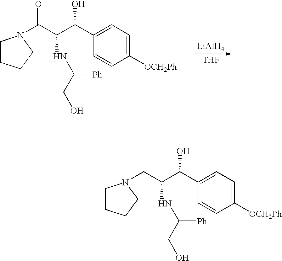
C1([OCH2Ph])=CC=C(C(C(C(=O)N2CCCC2)NC(CO)[Ph])O)C=C1.[LiAlH4].[THF].C1([OCH2Ph])=CC=C(C(C(CN2CCCC2)NC(CO)[Ph])O)C=C1
